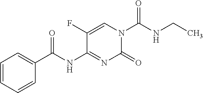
C1(=O)N(C(=O)NCC)C=C(F)C(NC(=O)C2=CC=CC=C2)=N1
